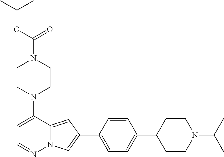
N1(C2=CC=NN3C2=CC(C2=CC=C(C4CCN(C(C)C)CC4)C=C2)=C3)CCN(C(OC(C)C)=O)CC1
